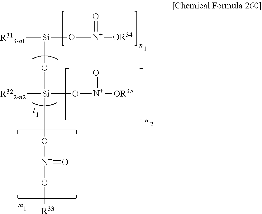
[R313-n1][Si](O[N+](=O)[OR34])O[Si](O[N+](O[R33])=O)([R322-n2])O[N+]([OR35])=O
